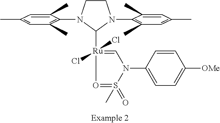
C1CN(C2=C(C)C=C(C)C=C2C)C([Ru]2(Cl)(Cl)=CN(C3=CC=C([OMe])C=C3)S(C)(=O)=O2)N1C1=C(C)C=C(C)C=C1C
